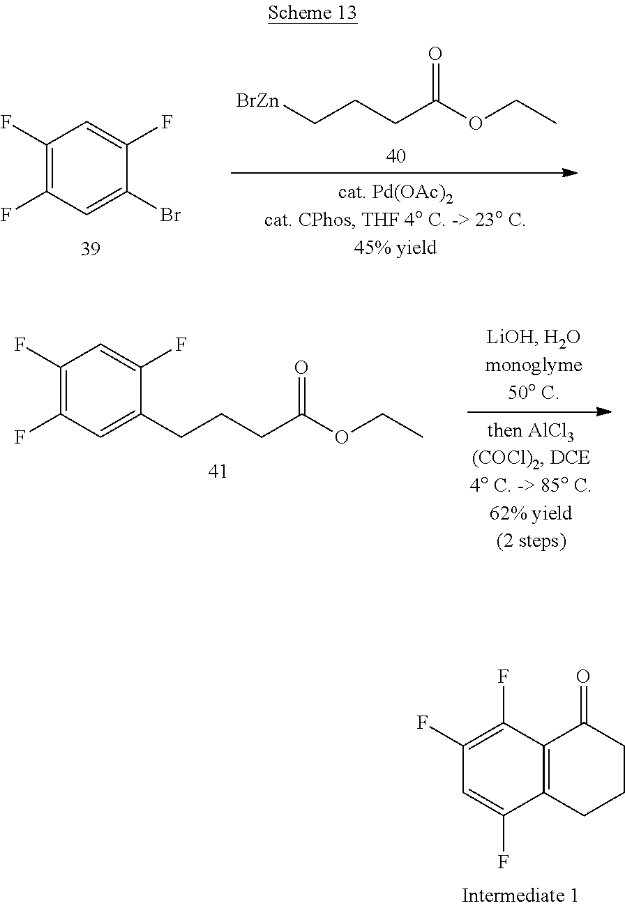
C1(F)=C(F)C=C(Br)C(F)=C1.[BrZn]CCCC(OCC)=O.C1(F)=C(F)C=C(CCCC(OCC)=O)C(F)=C1.C12=C(C(F)=CC(F)=C1F)CCCC2=O
